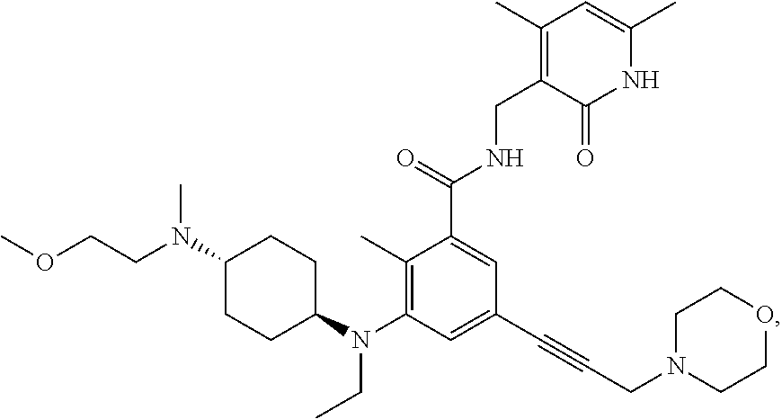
N(CC)(C1=C(C)C(C(NCC2=C(C)C=C(C)NC2=O)=O)=CC(C#CCN2CCOCC2)=C1)C1CCC(N(C)CCOC)CC1
